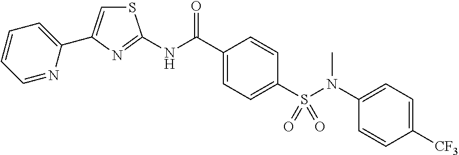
S1C=C(C2=CC=CC=N2)N=C1NC(C1=CC=C(S(N(C)C2=CC=C([CF3])C=C2)(=O)=O)C=C1)=O
